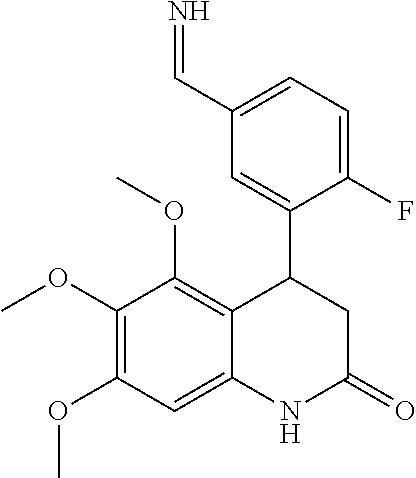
C1(F)=CC=C(C=N)C=C1C1C2=C(OC)C(OC)=C(OC)C=C2NC(=O)C1
